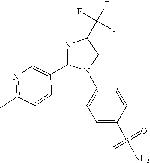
N1=C(C2=CN=C(C)C=C2)N(C2=CC=C(S(N)(=O)=O)C=C2)CC1C(F)(F)F
